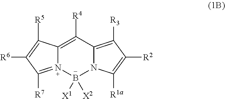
C12=C([R4])C3=C([R3])C([R2])=C([R1a])N3B([X1])([X2])N1=C([R7])C([R6])=C2[R5]
